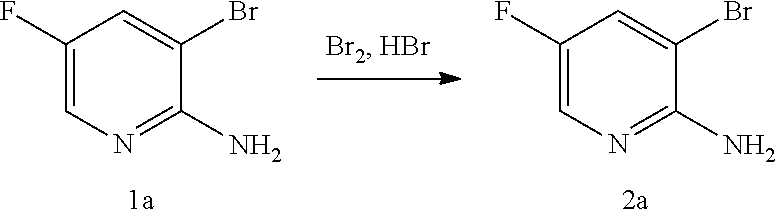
C1(F)=CN=C(N)C(Br)=C1.C1(F)=CN=C(N)C(Br)=C1
